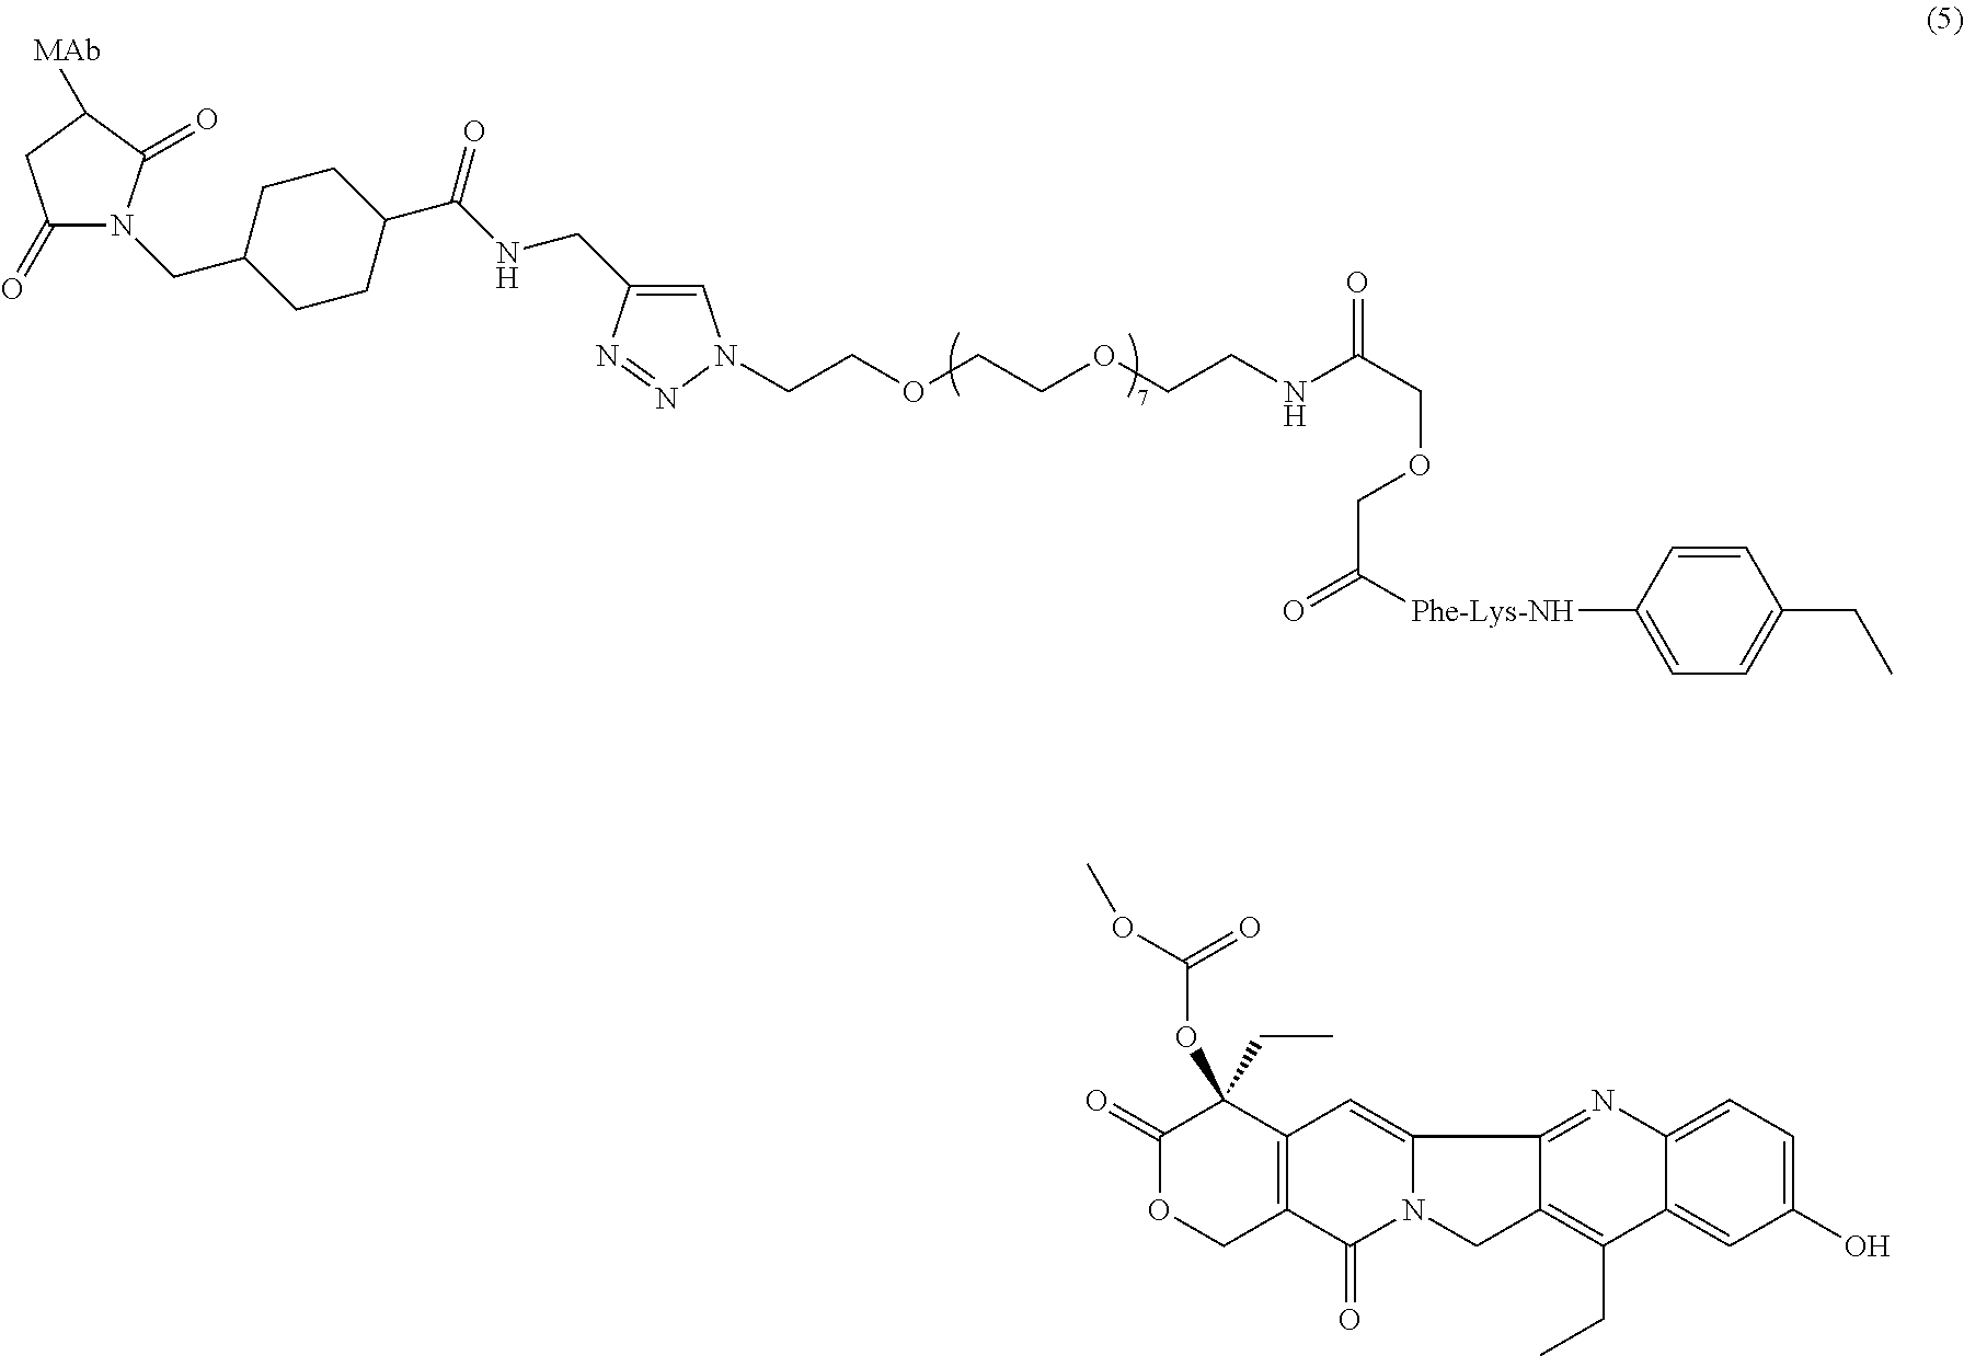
C1(=O)N(CC2CCC(C(NCC3=CN(CCOCCOCCNC(COCC(=O)[Phe-Lys-NH]C4=CC=C(CC)C=C4)=O)N=N3)=O)CC2)C(=O)C([MAb])C1.C1(CC)(OC(OC)=O)C(=O)OCC2=C1C=C1N(C2=O)CC2=C(CC)C3=CC(O)=CC=C3N=C12
